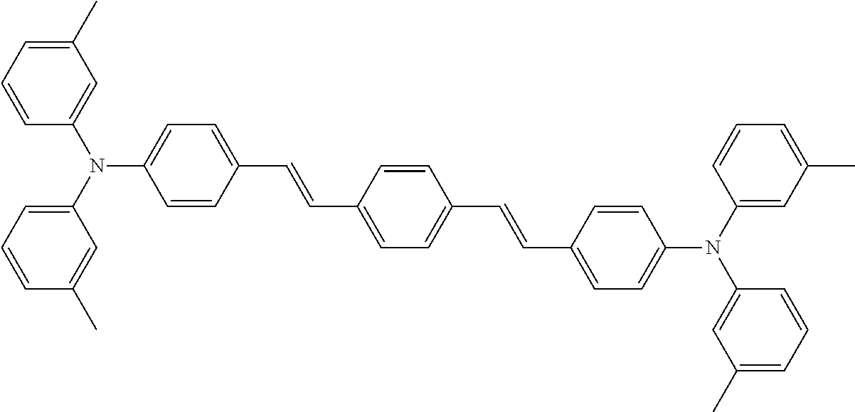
N(C1=CC=C(C=CC2=CC=C(C=CC3=CC=C(N(C4=CC(C)=CC=C4)C4=CC(C)=CC=C4)C=C3)C=C2)C=C1)(C1=CC=CC(C)=C1)C1=CC(C)=CC=C1
